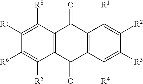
C1([R7])=C([R8])C2=C(C([R5])=C1[R6])C(=O)C1=C(C2=O)C([R1])=C([R2])C([R3])=C1[R4]
